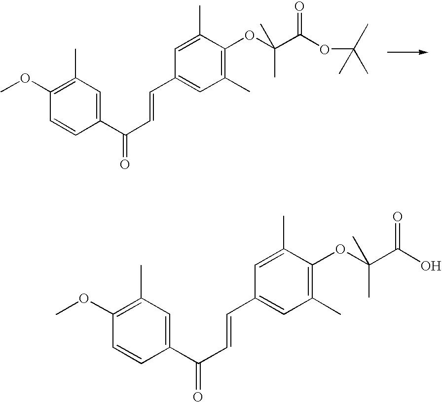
COC1=C(C)C=C(C(C=CC2=CC(C)=C(OC(C(=O)OC(C)(C)C)(C)C)C(C)=C2)=O)C=C1.COC1=C(C)C=C(C(C=CC2=CC(C)=C(OC(C(=O)O)(C)C)C(C)=C2)=O)C=C1
